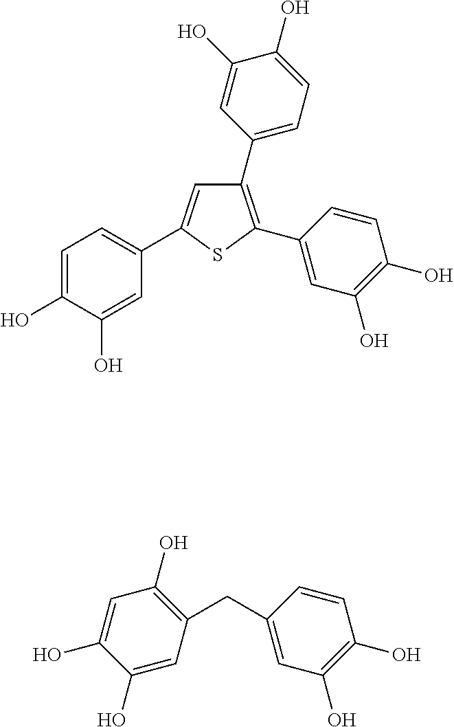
C1=C(O)C(O)=CC(C2=CC(C3=CC=C(O)C(O)=C3)=C(C3=CC(O)=C(O)C=C3)S2)=C1.C1(O)=CC(CC2=CC(O)=C(O)C=C2)=C(O)C=C1O
